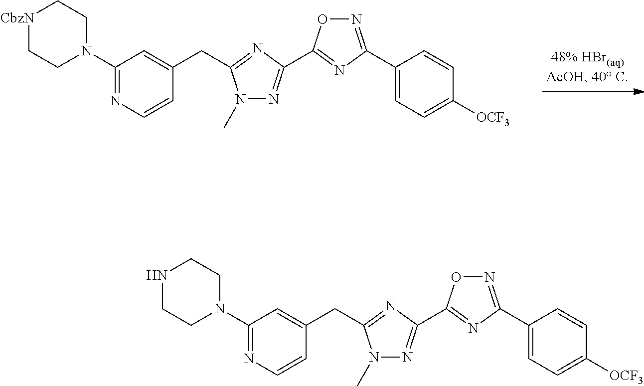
C1(N2CC[CbzN]CC2)=NC=CC(CC2=NC(C3=NC(C4=CC=C([OCF3])C=C4)=NO3)=NN2C)=C1.C1(N2CCNCC2)=NC=CC(CC2=NC(C3=NC(C4=CC=C([OCF3])C=C4)=NO3)=NN2C)=C1
